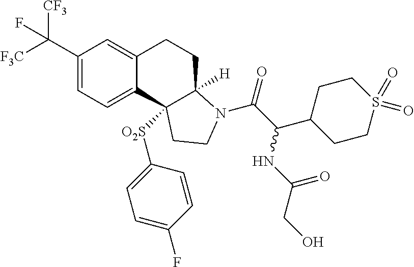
C(C1=CC=C2C(=C1)CCC1([H])C2([O2S]C2=CC=C(F)C=C2)CCN1C(=O)C(C1CCS(=O)(=O)CC1)NC(CO)=O)([F3C])([CF3])F
